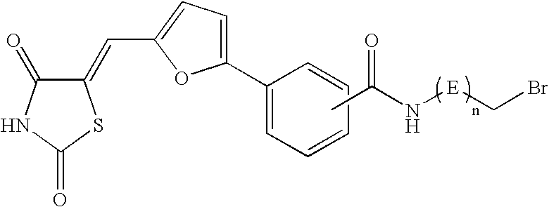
C1(=CC2=CC=C(C3=CC=CC=C3)O2)C(=O)NC(=O)S1.CC(N[E]CBr)=O
